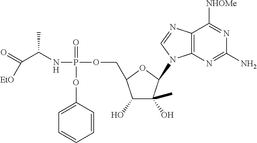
N1=C(N)N=C([NHOMe])C2=C1N(C1C(O)(C)C(O)C(COP(=O)(NC(C([EtO])=O)C)OC3=CC=CC=C3)O1)C=N2
